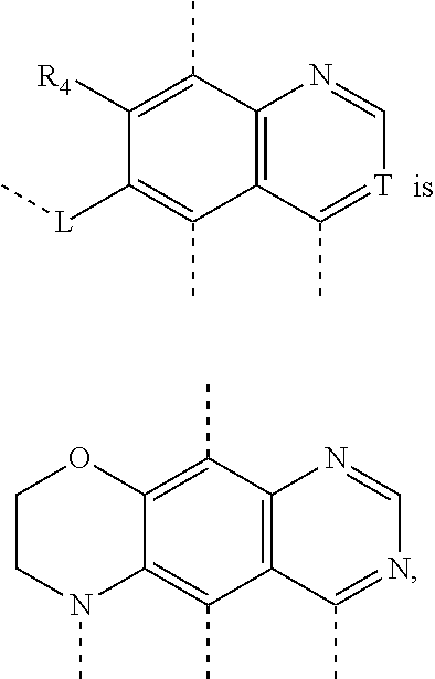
C1([R4])=C(C)C2=C(C(C)=C1[L]C)C(C)=[T]C=N2.C1CN(C)C2=C(C)C3=C(C(C)=C2O1)N=CN=C3C
